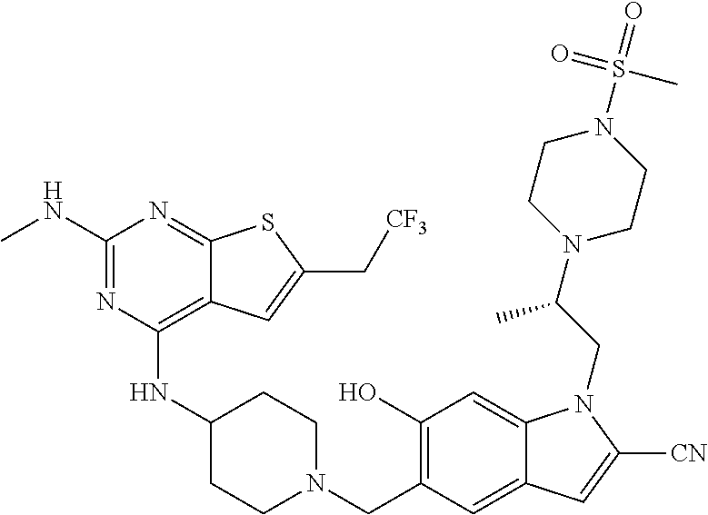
C1(O)=C(CN2CCC(NC3=C4C(=NC(NC)=N3)SC(C[CF3])=C4)CC2)C=C2C(=C1)N(CC(N1CCN(S(=O)(=O)C)CC1)C)C([CN])=C2
